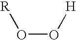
O(O[H])[R]
